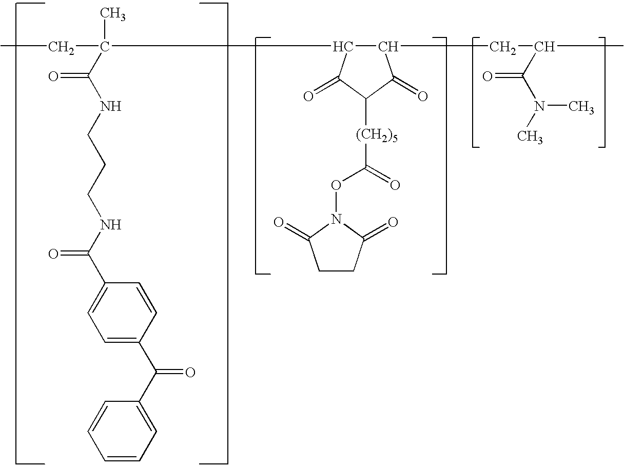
CC(CC)(C1C(CC(C(N(C)C)=O)C)C(=O)C([(CH2)5]C(ON2C(=O)CCC2=O)=O)C1=O)C(NCCCNC(C1=CC=C(C(C2=CC=CC=C2)=O)C=C1)=O)=O
